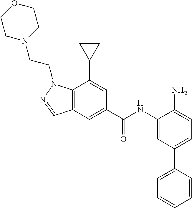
C12=C(C=C(C(NC3=CC(C4=CC=CC=C4)=CC=C3N)=O)C=C1C1CC1)C=NN2CCN1CCOCC1
